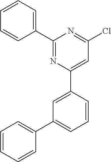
C1(C2=CC=CC=C2)=NC(C2=CC(C3=CC=CC=C3)=CC=C2)=CC(Cl)=N1
